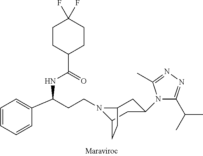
C1=C(C(CCN2C3CC(N4C(C(C)C)=NN=C4C)CC2CC3)NC(C2CCC(F)(F)CC2)=O)C=CC=C1
